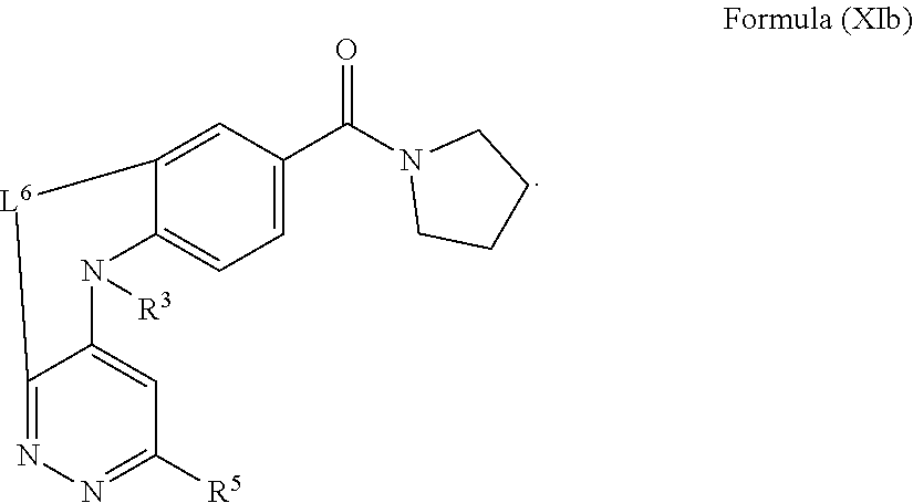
C12=CC([R5])=NN=C1[L6]C1=CC(C(N3CCCC3)=O)=CC=C1N2[R3]
